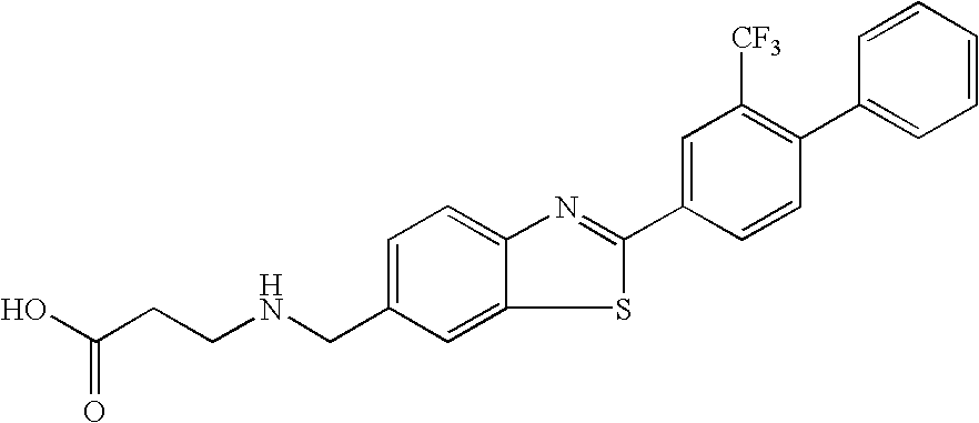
OC(CCNCC1=CC=C2N=C(C3=CC([CF3])=C(C4=CC=CC=C4)C=C3)SC2=C1)=O
